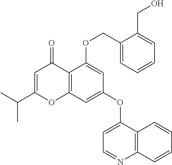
C1=C(C(C)C)OC2=C(C1=O)C(OCC1=CC=CC=C1CO)=CC(OC1=CC=NC3=C1C=CC=C3)=C2
